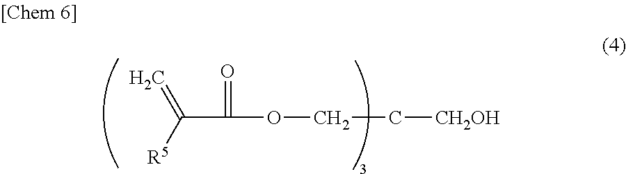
C(C(=O)OCC[CH2OH])([R5])=C
